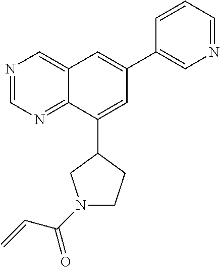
N1=CN=C2C(=C1)C=C(C1=CN=CC=C1)C=C2C1CCN(C(C=C)=O)C1
